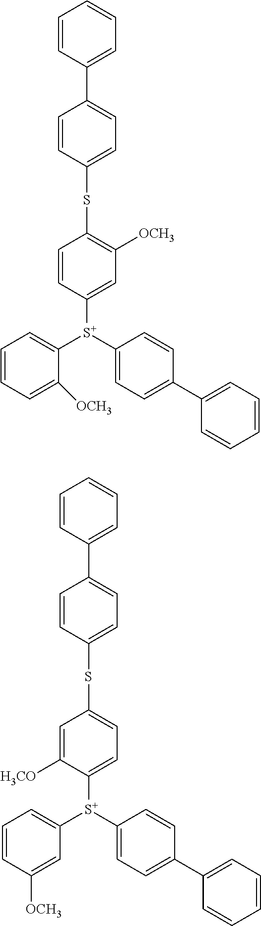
C1=CC(C2=CC=C(SC3=C([OCH3])C=C([S+](C4=CC=C(C5=CC=CC=C5)C=C4)C4=CC=CC=C4[OCH3])C=C3)C=C2)=CC=C1.C1=CC(C2=CC=C(SC3=CC=C([S+](C4=CC=C(C5=CC=CC=C5)C=C4)C4=CC=CC([OCH3])=C4)C([H3CO])=C3)C=C2)=CC=C1
